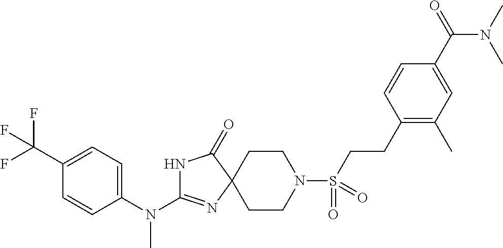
C1CN(S(=O)(=O)CCC2=C(C)C=C(C(=O)N(C)C)C=C2)CCC12N=C(N(C)C1=CC=C(C(F)(F)F)C=C1)NC2=O
